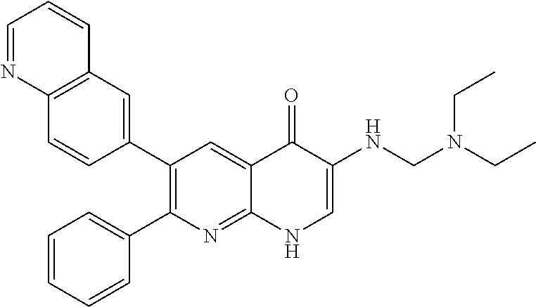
C12=C(C=C(C3=C(C4=CC=CC=C4)N=C4C(=C3)C(=O)C(NCN(CC)CC)=CN4)C=C1)C=CC=N2
